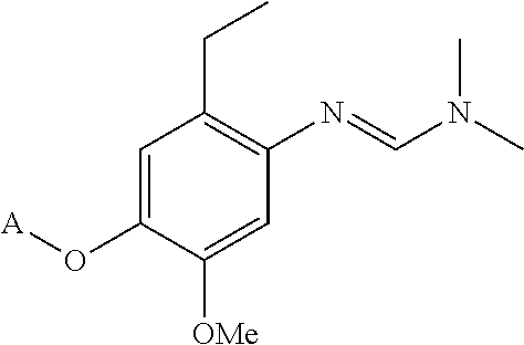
C1=C(O[A])C([OMe])=CC(N=CN(C)C)=C1CC
